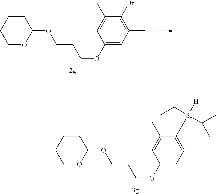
C1(OCCCOC2=CC(C)=C(Br)C(C)=C2)CCCCO1.C1(OCCCOC2=CC(C)=C([Si](C(C)C)(C(C)C)[H])C(C)=C2)CCCCO1
